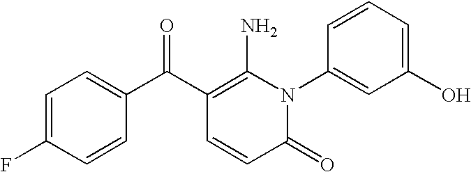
C1=C(F)C=CC(C(C2=C(N)N(C3=CC(O)=CC=C3)C(=O)C=C2)=O)=C1
